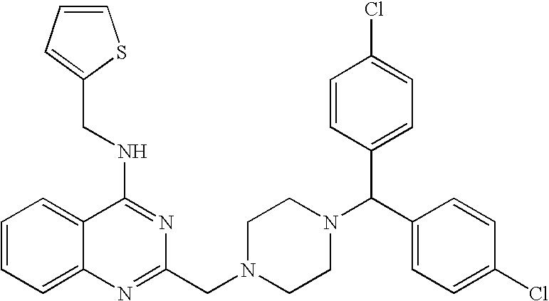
C1=CC=C2C(=C1)C(NCC1=CC=CS1)=NC(CN1CCN(C(C3=CC=C(Cl)C=C3)C3=CC=C(Cl)C=C3)CC1)=N2
